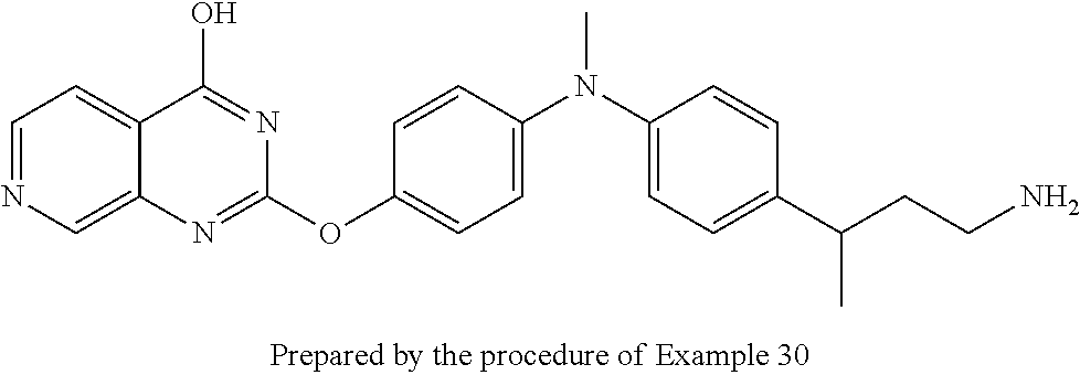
C1=NC=C2C(=C1)C(O)=NC(OC1=CC=C(N(C3=CC=C(C(CCN)C)C=C3)C)C=C1)=N2
